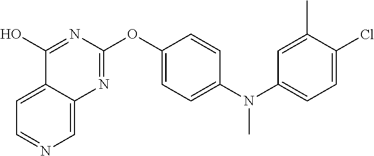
C1=C2C(=CN=C1)N=C(OC1=CC=C(N(C3=CC=C(Cl)C(C)=C3)C)C=C1)N=C2O
